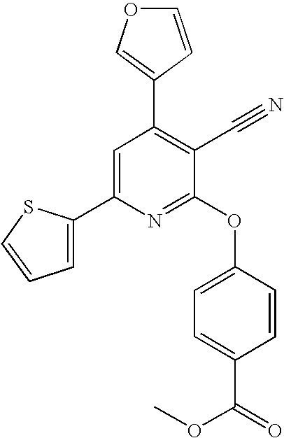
C1=C(C2=CC(C3=COC=C3)=C(C#N)C(OC3=CC=C(C(=O)OC)C=C3)=N2)SC=C1
